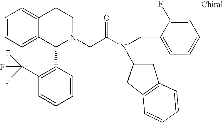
C1=CC=C2C(=C1)CCN(CC(N(CC1=CC=CC=C1F)C1CC3=C(C1)C=CC=C3)=O)C2C1=C(C(F)(F)F)C=CC=C1
